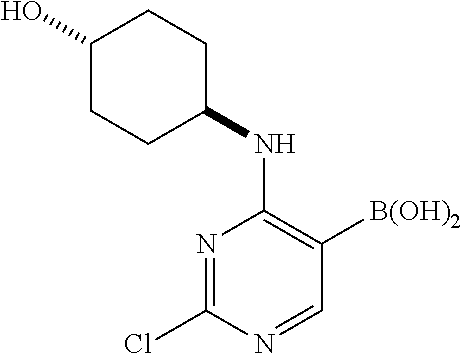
N1=C(Cl)N=CC([B(OH)2])=C1NC1CCC(O)CC1
